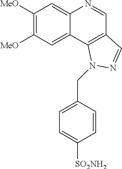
C1([MeO])=C([MeO])C=C2C(=C1)N=CC1=C2N(CC2=CC=C([SO2NH2])C=C2)N=C1
